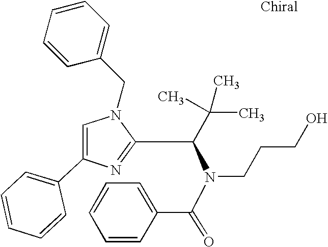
C1=C(C2=CC=CC=C2)N=C(C(C(C)(C)C)N(C(=O)C2=CC=CC=C2)CCCO)N1CC1=CC=CC=C1
